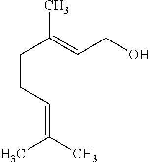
CC(C)=CCCC(C)=CCO
